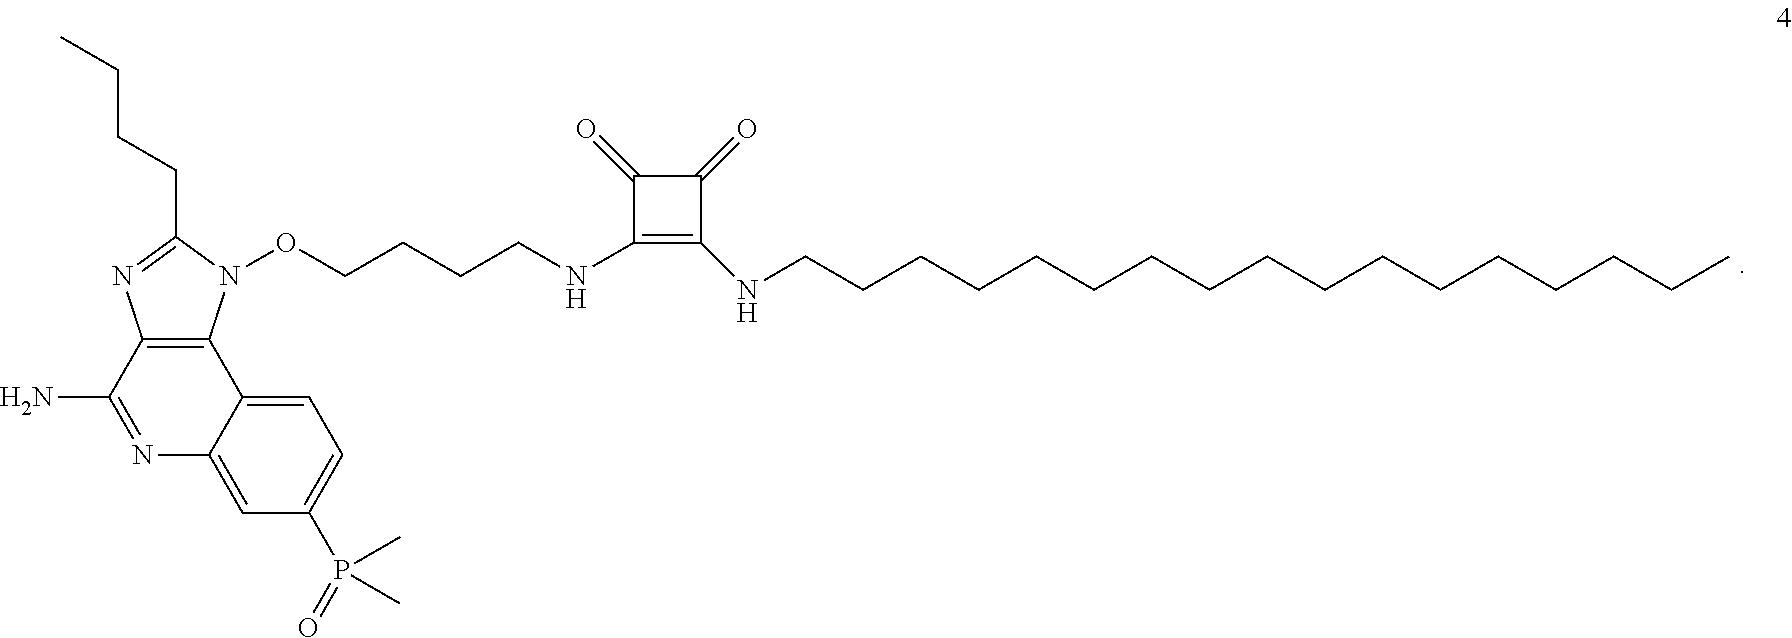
C12=C(C(N)=NC3=CC(P(=O)(C)C)=CC=C13)N=C(CCCC)N2OCCCCNC1=C(NCCCCCCCCCCCCCCCCC)C(=O)C1=O
